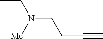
CCN(CCC#C)[Me]
